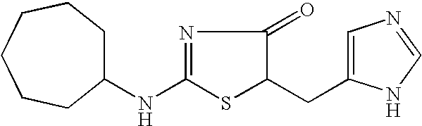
C(C1SC(NC2CCCCCC2)=NC1=O)C1=CN=CN1
